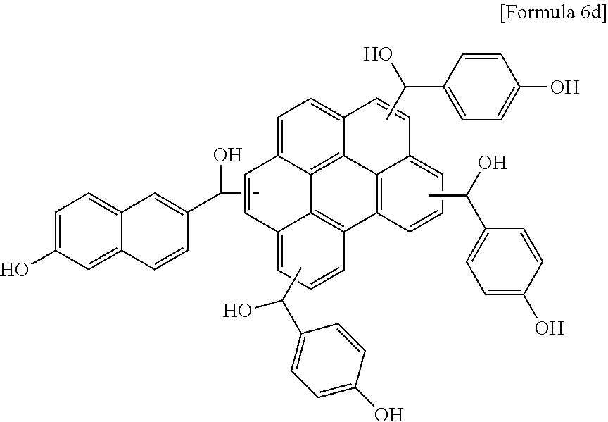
CC(C1=CC=C(O)C=C1)O.C1=C2C3=C4C(=C1)C=CC1=CC=CC(=C41)C1=C3C(=CC=C1)C=C2.CC(O)C1=CC=C(O)C=C1.CC(O)C1=CC=C(O)C=C1.CC(O)C1=CC2=CC=C(O)C=C2C=C1
